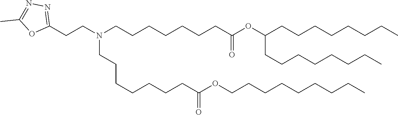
C(CC)CCCCCCOC(CCCCCCCN(CCC1=NN=C(C)O1)CCCCCCCC(=O)OC(CCCCCCCC)CCCCCCCC)=O
